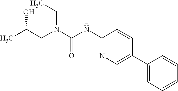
C(N(CC)C(=O)NC1=NC=C(C2=CC=CC=C2)C=C1)C(O)C
